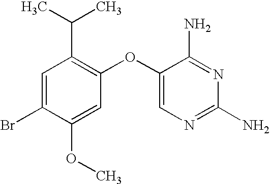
C1=C(Br)C(OC)=CC(OC2=CN=C(N)N=C2N)=C1C(C)C
